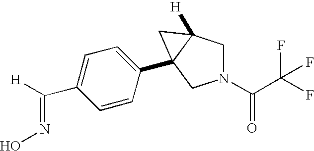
N1(C(C(F)(F)F)=O)CC2([H])C(C3=CC=C(C(=NO)[H])C=C3)(C1)C2
